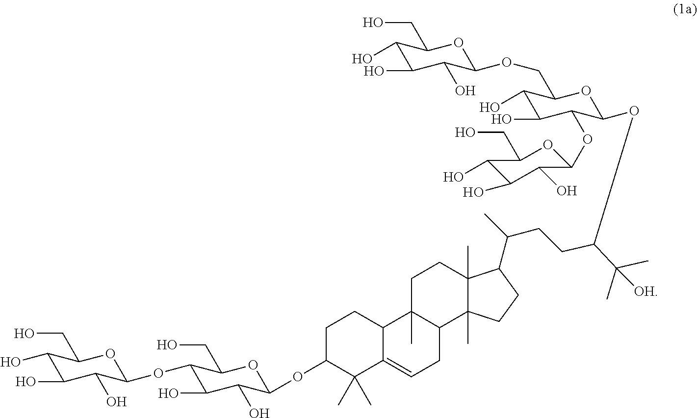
C1(O)C(O)C(O)C(OCC2C(O)C(O)C(OC3C(O)C(O)C(O)C(CO)O3)C(OC(CCC(C)C3C4(C)C(C)(CC3)C3C(C)(CC4)C4C(=CC3)C(C)(C)C(OC3C(O)C(O)C(OC5C(O)C(O)C(O)C(CO)O5)C(CO)O3)CC4)C(C)(C)[OH])O2)OC1CO
